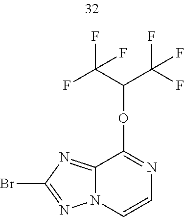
C12=NC(Br)=NN1C=CN=C2OC(C(F)(F)F)C(F)(F)F
